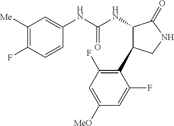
C1=CC(F)=C([Me])C=C1NC(NC1C(C2=C(F)C=C([MeO])C=C2F)CNC1=O)=O
